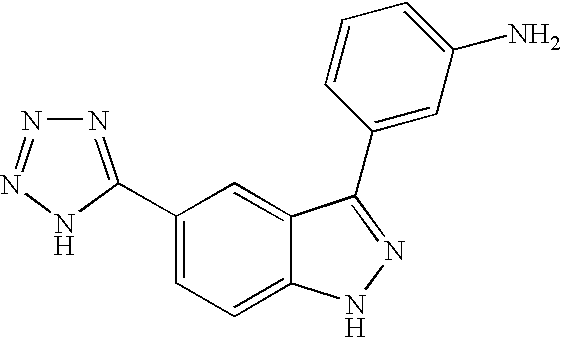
C1(C2=NN=NN2)=CC=C2C(=C1)C(C1=CC(N)=CC=C1)=NN2
